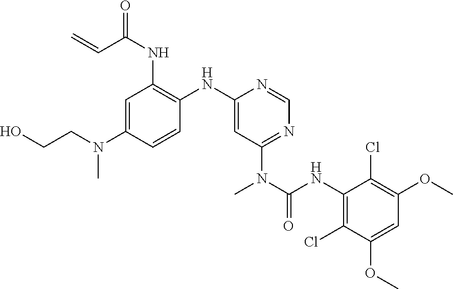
C1(N(CCO)C)=CC(NC(=O)C=C)=C(NC2=CC(N(C(NC3=C(Cl)C(OC)=CC(OC)=C3Cl)=O)C)=NC=N2)C=C1
